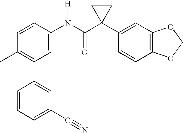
C1(N(C(C2(C3=CC4=C(C=C3)OCO4)CC2)=O)[H])=CC(C2=CC(C#N)=CC=C2)=C(C)C=C1
